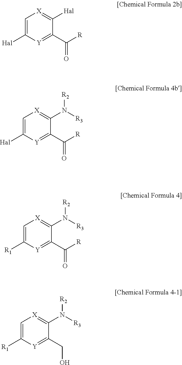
C1=C([Hal])[Y]=C(C(=O)[R])C([Hal])=[X]1.C1=C([Hal])[Y]=C(C(=O)[R])C(N([R3])[R2])=[X]1.C1=C([R1])[Y]=C(C(=O)[R])C(N([R3])[R2])=[X]1.C1=C([R1])[Y]=C(CO)C(N([R3])[R2])=[X]1
